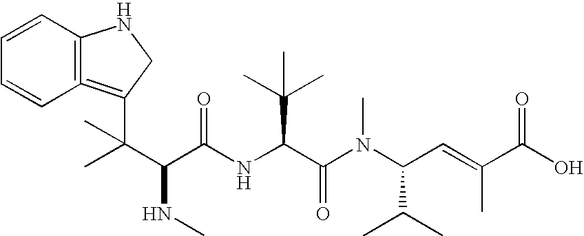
C1=CC2=C(C=C1)NCC=2C(C(C(NC(C(N(C(C=C(C(O)=O)C)C(C)C)C)=O)C(C)(C)C)=O)NC)(C)C
